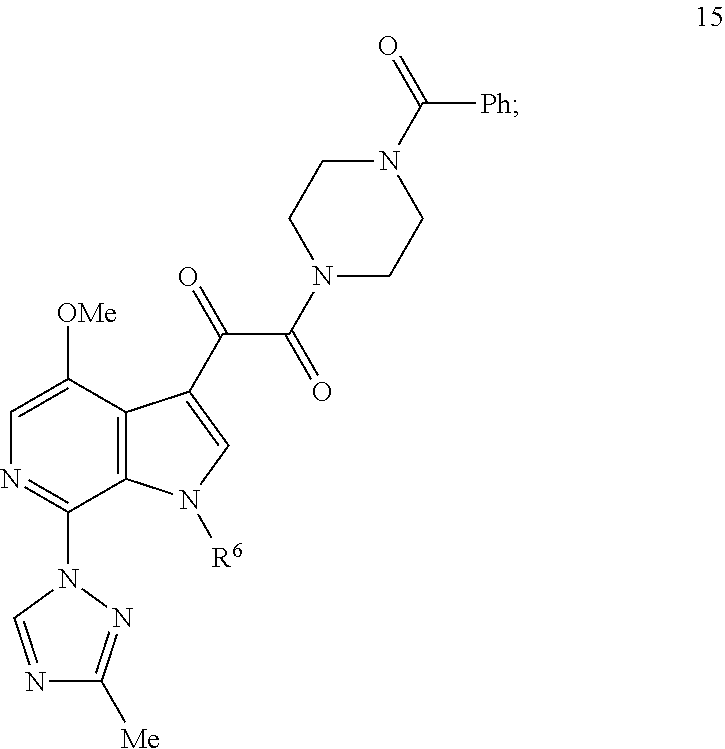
C12=C(C([OMe])=CN=C1N1C=NC([Me])=N1)C(C(=O)C(N1CCN(C(=O)[Ph])CC1)=O)=CN2[R6]
